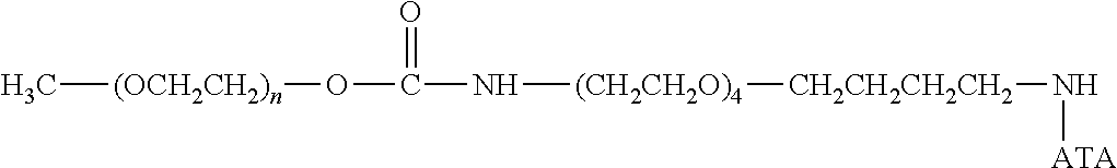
C[(OCH2CH2)n]OC(N[(CH2CH2O)4][CH2CH2CH2CH2]N[ATA])=O
